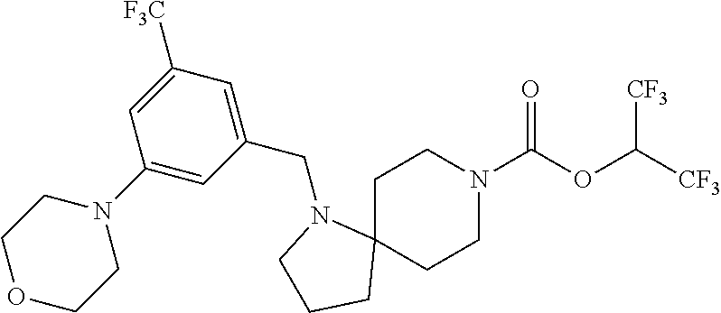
C1C2(CCN(C(OC([CF3])[CF3])=O)C1)N(CC1=CC([F3C])=CC(N3CCOCC3)=C1)CCC2
